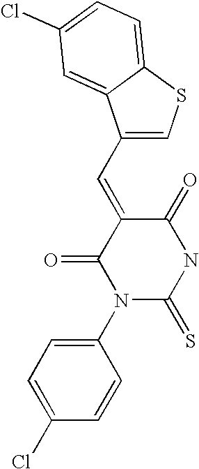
C1(C=C2C(=O)N(C3=CC=C(Cl)C=C3)C(=S)NC2=O)=CSC2=CC=C(Cl)C=C12
